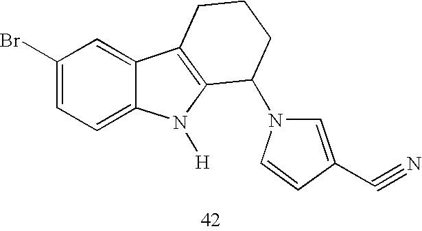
C1=C(C#N)C=CN1C1C2=C(C3=CC(Br)=CC=C3N2[H])CCC1
